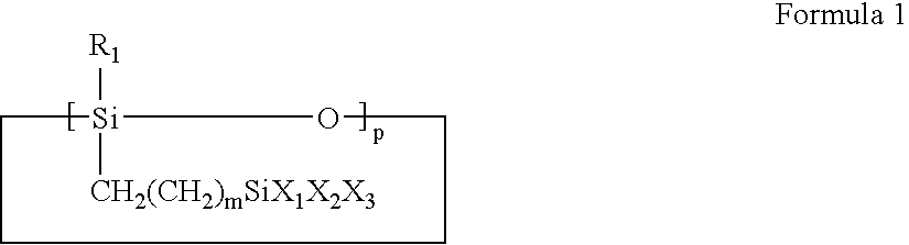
[R1][Si]1([CH2(CH2)mSiX1X2X3])OCCCC1
